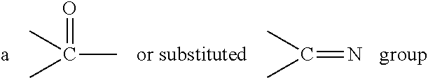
C(C)(=O)(C)C.C(=N)(C)C
